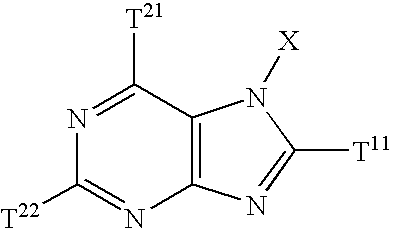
N1=C([T21])C2=C(N=C1[T22])N=C([T11])N2[X]
